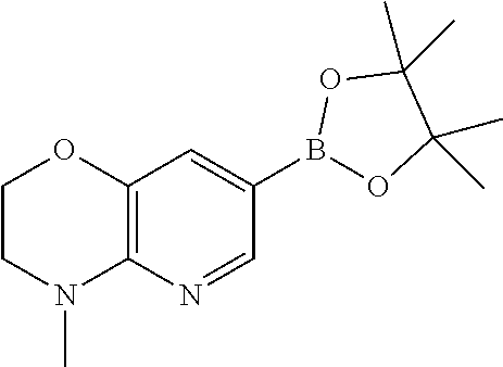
C12=C(N=CC(B3OC(C)(C)C(C)(C)O3)=C1)N(C)CCO2
